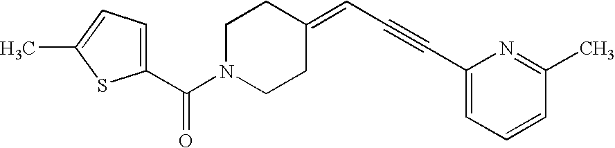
C1(C(N2CCC(=CC#CC3=CC=CC(C)=N3)CC2)=O)=CC=C(C)S1
